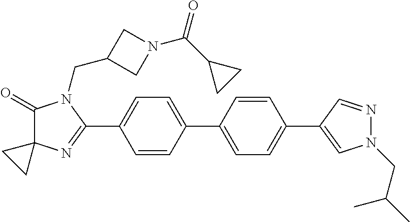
C1(=O)C2(N=C(C3=CC=C(C4=CC=C(C5=CN(CC(C)C)N=C5)C=C4)C=C3)N1CC1CN(C(C3CC3)=O)C1)CC2
